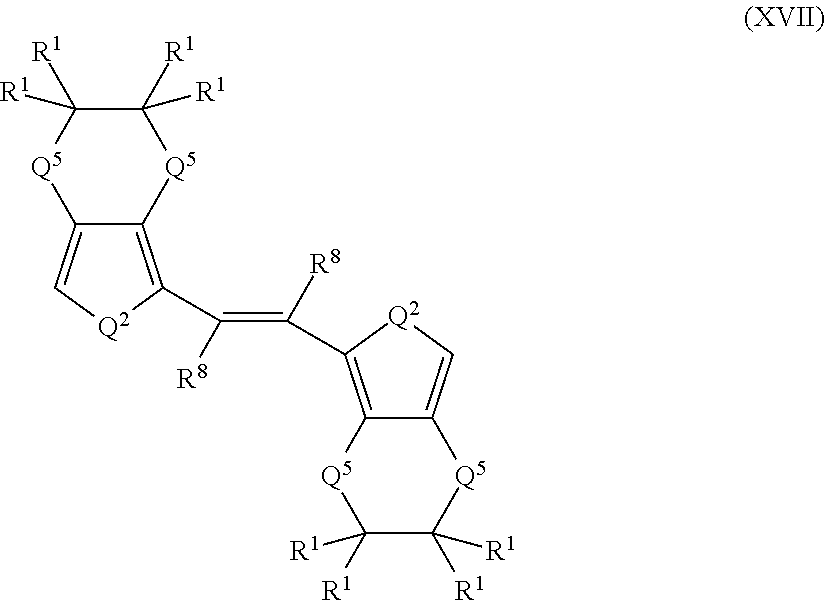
C12=C(C([R8])=C([R8])C3=C4C(=C[Q2]3)[Q5]C([R1])([R1])C([R1])([R1])[Q5]4)[Q2]C=C1[Q5]C([R1])([R1])C([R1])([R1])[Q5]2
